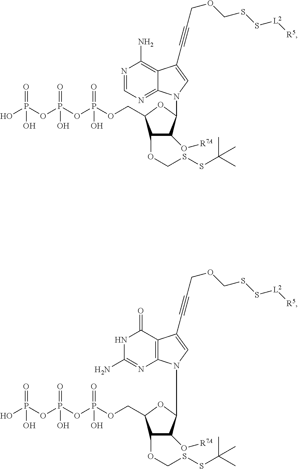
C(#CCOCSS[L2][R5])C1=CN(C2C(O[R7A])C(OCSSC(C)(C)C)C(COP(=O)(O)OP(=O)(O)OP(O)(=O)O)O2)C2=C1C(=O)NC(N)=N2.C(#CCOCSS[L2][R5])C1=CN(C2C(O[R7A])C(OCSSC(C)(C)C)C(COP(=O)(O)OP(=O)(O)OP(O)(=O)O)O2)C2=NC=NC(N)=C21
